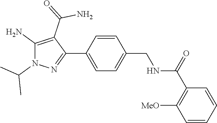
C1=C(C2=NN(C(C)C)C(N)=C2C(=O)N)C=CC(CNC(C2=C([MeO])C=CC=C2)=O)=C1
